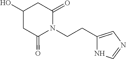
C(CN1C(=O)CC(O)CC1=O)C1=CN=CN1
